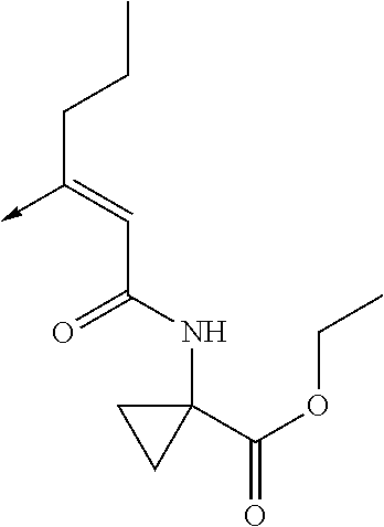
C(C(NC1(C(=O)OCC)CC1)=O)=C(CCC)->C
